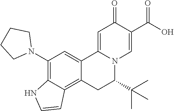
C12=CC(N3CCCC3)=C3C(=C1CC(C(C)(C)C)N1C2=CC(=O)C(C(O)=O)=C1)C=CN3
